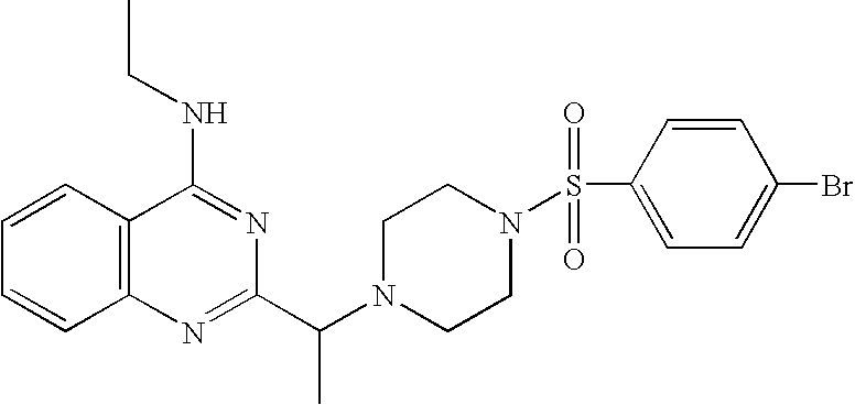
C1=CC2=C(C=C1)N=C(C(N1CCN(S(C3=CC=C(Br)C=C3)(=O)=O)CC1)C)N=C2NCC
